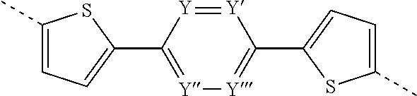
[Y]1=C(C2=CC=C(C)S2)[Y]=[Y]C(C2=CC=C(C)S2)=[Y]1
